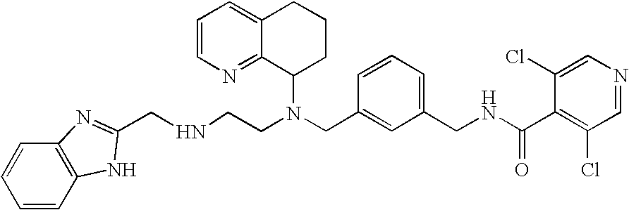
N(CC1=CC(CNC(C2=C(Cl)C=NC=C2Cl)=O)=CC=C1)(C1CCCC2=CC=CN=C12)CCNCC1=NC2=C(C=CC=C2)N1
